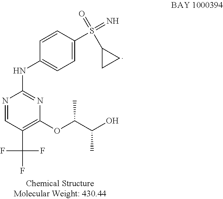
N1=CC(C(F)(F)F)=C(OC(C(O)C)C)N=C1NC1=CC=C(S(=N)(C2CC2)=O)C=C1
